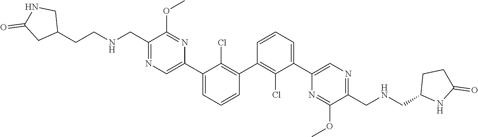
C1(C2=C(Cl)C(C3=CN=C(CNCCC4CNC(=O)C4)C(OC)=N3)=CC=C2)=C(Cl)C(C2=CN=C(CNCC3NC(=O)CC3)C(OC)=N2)=CC=C1
